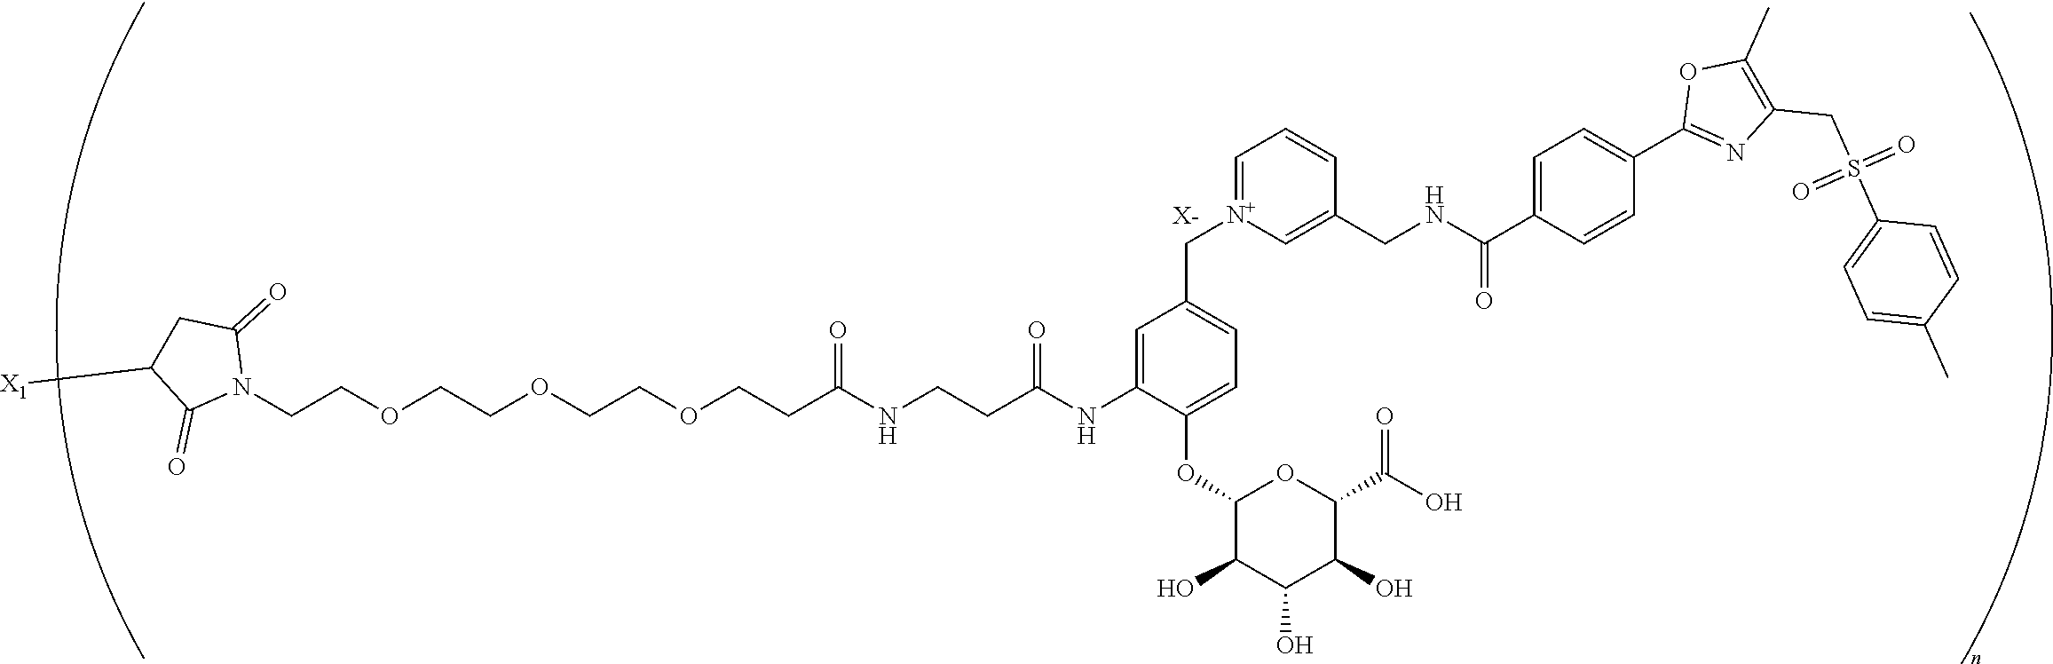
[X-].C(COCCOCCOCCC(NCCC(=O)NC1=CC(C[N+]2=CC=CC(CNC(C3=CC=C(C4=NC(CS(C5=CC=C(C)C=C5)(=O)=O)=C(C)O4)C=C3)=O)=C2)=CC=C1OC1C(O)C(O)C(O)C(C(O)=O)O1)=O)N1C(=O)CC([X1])C1=O
